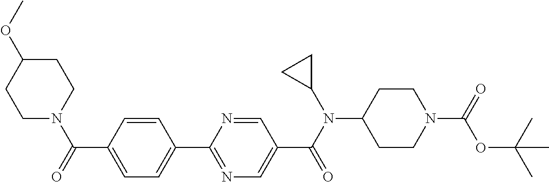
C1(C(=O)N2CCC(OC)CC2)=CC=C(C2=NC=C(C(N(C3CC3)C3CCN(C(=O)OC(C)(C)C)CC3)=O)C=N2)C=C1
